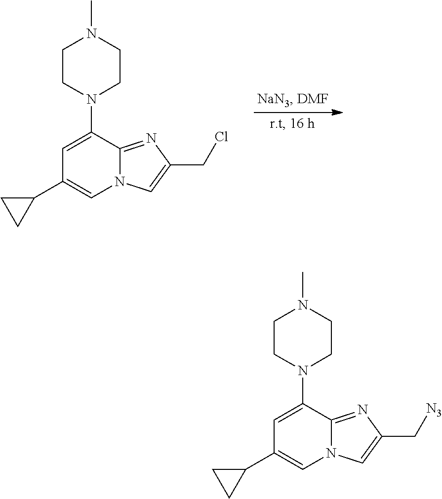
C12=NC(CCl)=CN1C=C(C1CC1)C=C2N1CCN(C)CC1.C12=NC(C[N3])=CN1C=C(C1CC1)C=C2N1CCN(C)CC1
